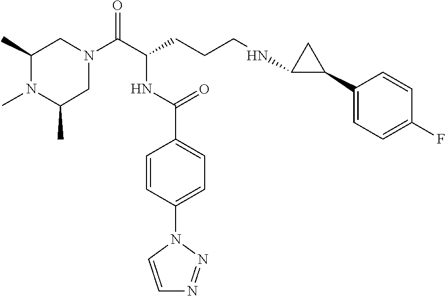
C1N(C(C(CCCNC2C(C3=CC=C(F)C=C3)C2)NC(C2=CC=C(N3C=CN=N3)C=C2)=O)=O)CC(C)N(C)C1C
